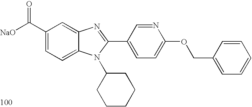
[NaO]C(C1=CC=C2C(=C1)N=C(C1=CC=C(OCC3=CC=CC=C3)N=C1)N2C1CCCCC1)=O
